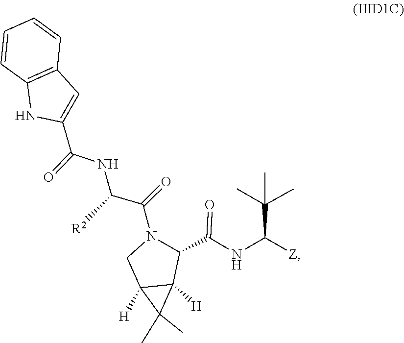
C(=O)(NC([Z])C(C)(C)C)C1N(C(C(NC(C2=CC3=C(C=CC=C3)N2)=O)[R2])=O)CC2([H])C(C)(C)C12[H]
